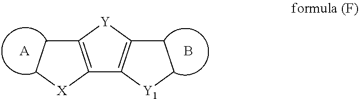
C12=C([X]CC1)C1=C([Y]2)CC[Y1]1.[A].B
